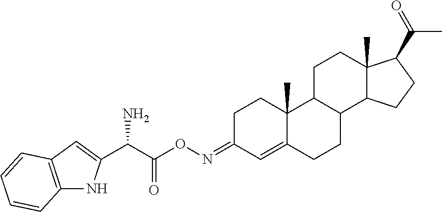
C12=C(C=C(C(C(ON=C3C=C4C(C)(CC3)C3C(CC4)C4C(C)(CC3)C(C(C)=O)CC4)=O)N)N1)C=CC=C2
